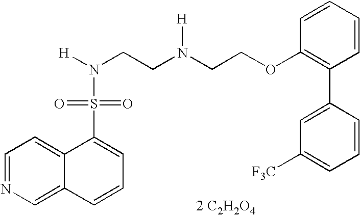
N(CCN(CCOC1=C(C2=CC([F3C])=CC=C2)C=CC=C1)[H])([H])S(=O)(=O)C1=CC=CC2=CN=CC=C12.[2 C2H2O4]
